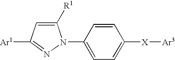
C1([R1])=CC([Ar1])=NN1C1=CC=C([X][Ar3])C=C1
